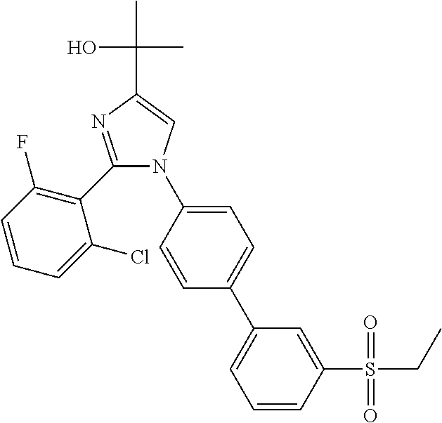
C1(C2=C(F)C=CC=C2Cl)=NC(C(O)(C)C)=CN1C1=CC=C(C2=CC=CC(S(CC)(=O)=O)=C2)C=C1
